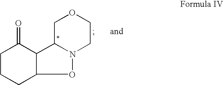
C1CCC2ON3C(C2C1=O)COCC3
